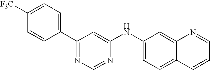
C1(C2=CC=C([F3C])C=C2)=NC=NC(NC2=CC=C3C(=C2)N=CC=C3)=C1
